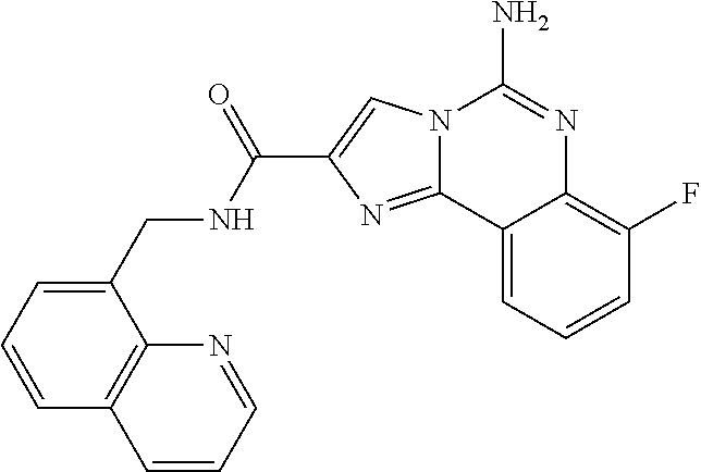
N12C(=NC(C(NCC3=CC=CC4=C3N=CC=C4)=O)=C1)C1=CC=CC(F)=C1N=C2N
